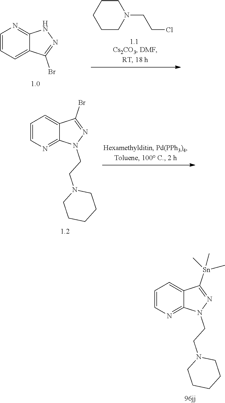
C1CN(CCCl)CCC1.C1=CC=C2C(=N1)NN=C2Br.C1=CN=C2C(=C1)C(Br)=NN2CCN1CCCCC1.C1=CN=C2C(=C1)C([Sn](C)(C)C)=NN2CCN1CCCCC1
